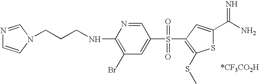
N1=CN(CCCNC2=C(Br)C=C(S(=O)(=O)C3=C(SC)SC(C(N)=N)=C3)C=N2)C=C1
